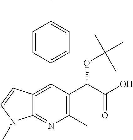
C12=C(C3=CC=C(C)C=C3)C(C(C(O)=O)OC(C)(C)C)=C(C)N=C1N(C)C=C2
